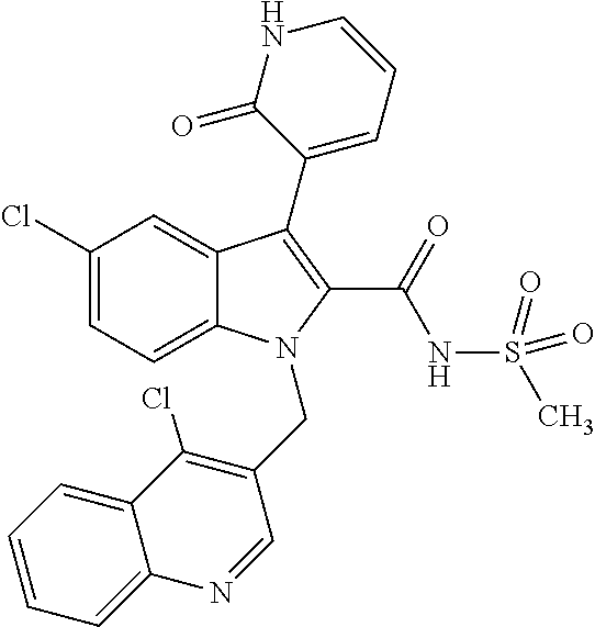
C12=CC=C(Cl)C=C1C(C1=CC=CNC1=O)=C(C(=O)NS(C)(=O)=O)N2CC1=C(Cl)C2=CC=CC=C2N=C1
